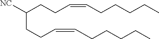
C(CCC=CCCCCC)(CCC=CCCCCC)[NC]
